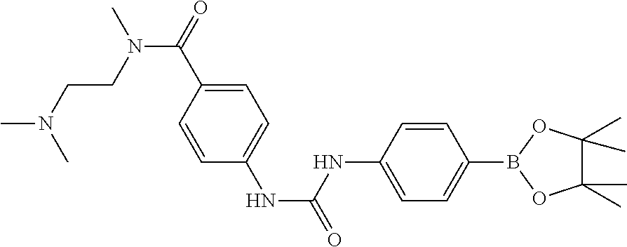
C1=C(C(N(C)CCN(C)C)=O)C=CC(NC(NC2=CC=C(B3OC(C)(C)C(C)(C)O3)C=C2)=O)=C1
